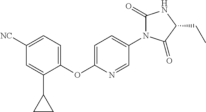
C1([CN])=CC=C(OC2=CC=C(N3C(=O)NC(CC)C3=O)C=N2)C(C2CC2)=C1
